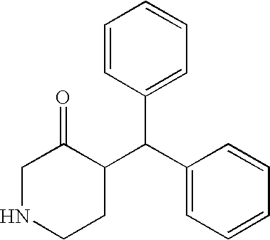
C1(C(C2C(=O)CNCC2)C2=CC=CC=C2)=CC=CC=C1
